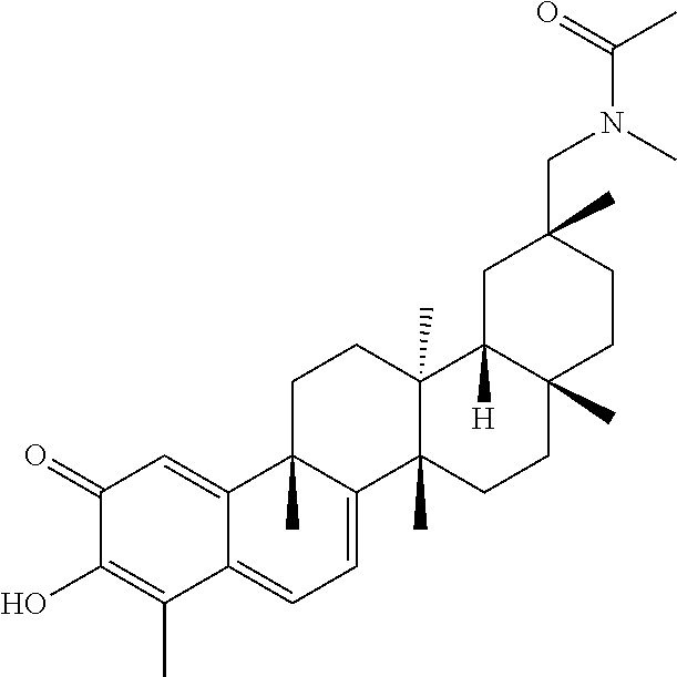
C1(=O)C(O)=C(C)C2=CC=C3C(C)(C2=C1)CCC1(C)C3(C)CCC2(C)C1([H])CC(C)(CN(C(=O)C)C)CC2
